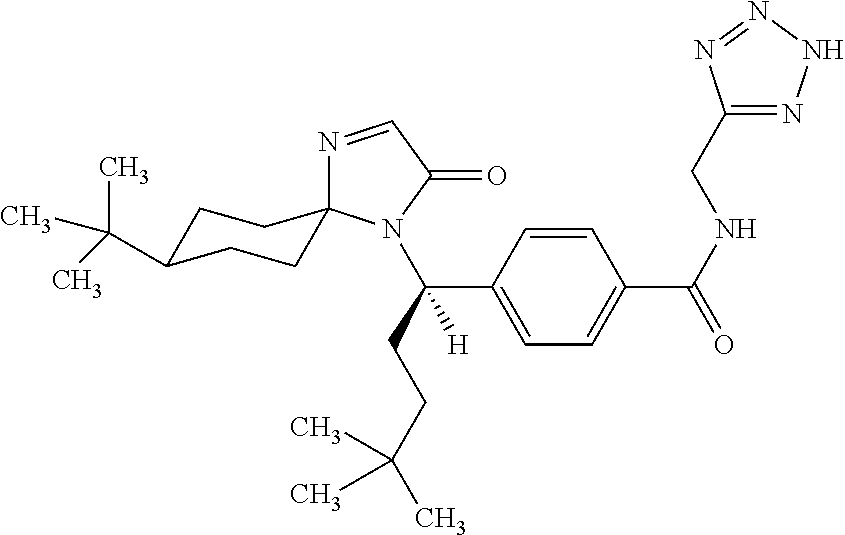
N1=CC(=O)N(C(C2=CC=C(C(=O)NCC3=NNN=N3)C=C2)(CCC(C)(C)C)[H])C12CCC(C(C)(C)C)CC2
